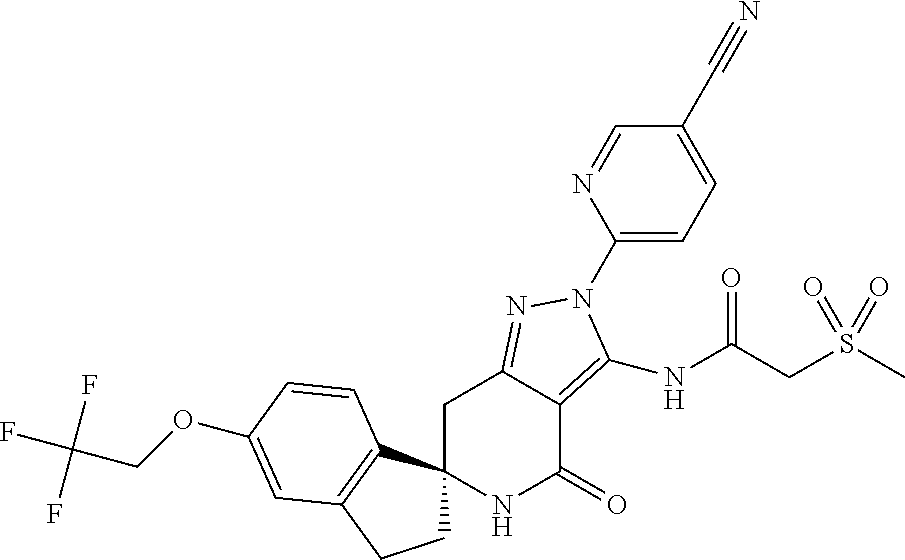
O(C1=CC2=C(C3(CC2)NC(=O)C2=C(NC(=O)CS(C)(=O)=O)N(C4=CC=C(C#N)C=N4)N=C2C3)C=C1)CC(F)(F)F
